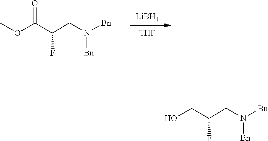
N(CC(C(OC)=O)F)([Bn])[Bn].[LiBH4].[THF].N(CC(CO)F)([Bn])[Bn]
